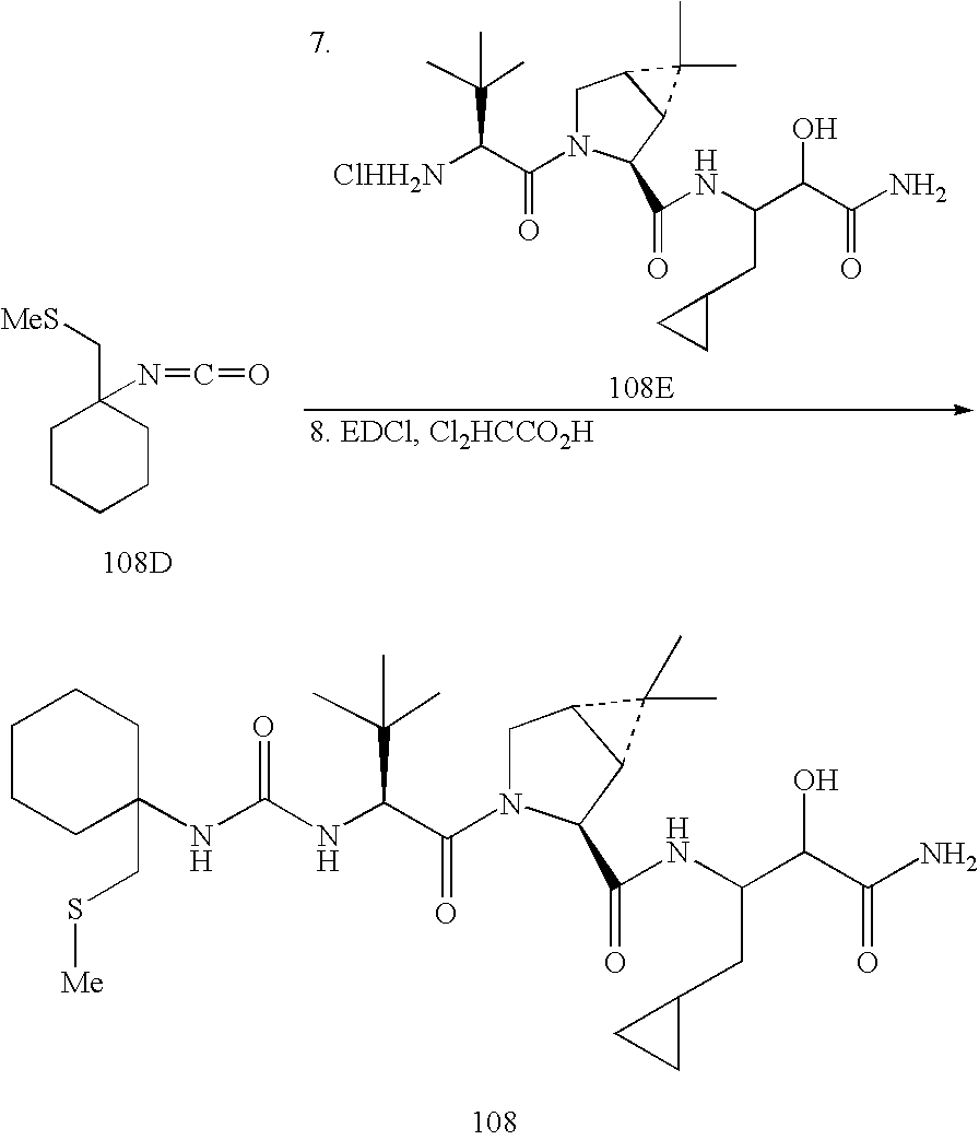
C(C(N1CC2C(C1C(NC(C(C(N)=O)O)CC1CC1)=O)C2(C)C)=O)(C(C)(C)C)NC(NC1(CS[Me])CCCCC1)=O.[ClHH2N]C(C(N1CC2C(C1C(NC(C(C(N)=O)O)CC1CC1)=O)C2(C)C)=O)C(C)(C)C.C1CCCCC1(C[MeS])N=C=O.[108D]
